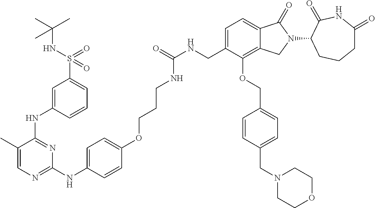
C1(C)=CN=C(NC2=CC=C(OCCCNC(NCC3=CC=C4C(=C3OCC3=CC=C(CN5CCOCC5)C=C3)CN(C3C(=O)NC(=O)CCC3)C4=O)=O)C=C2)N=C1NC1=CC(S(NC(C)(C)C)(=O)=O)=CC=C1
